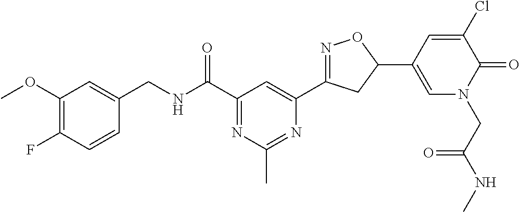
C1(CNC(C2=NC(C)=NC(C3=NOC(C4=CN(CC(NC)=O)C(=O)C(Cl)=C4)C3)=C2)=O)=CC(OC)=C(F)C=C1
